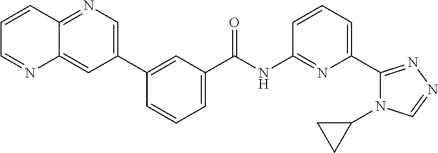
C1(C2=CN=C3C(=C2)N=CC=C3)=CC(C(NC2=NC(C3=NN=CN3C3CC3)=CC=C2)=O)=CC=C1
